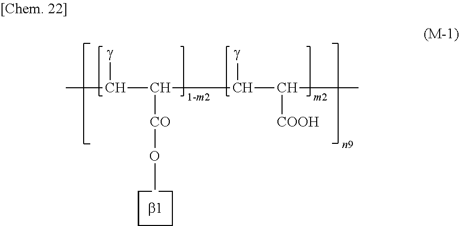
CC(C(C(C(C)[COOH])[g])[CO]OC)[g].C1CCC1.[b1]
